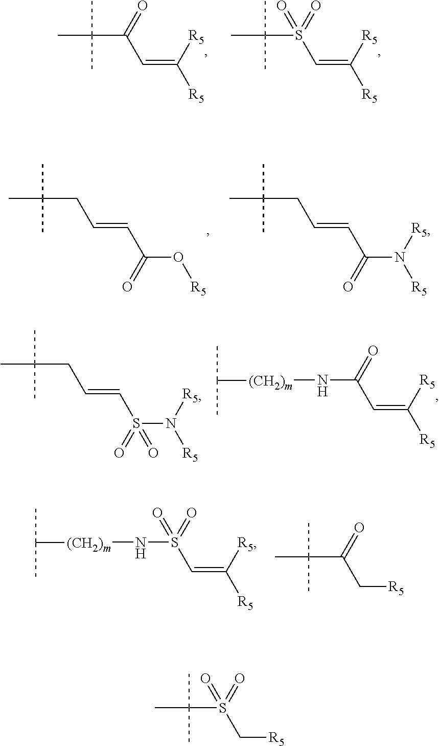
C(=C([R5])[R5])C(C(C)(C)C)=O.C(=C([R5])[R5])S(C(C)(C)C)(=O)=O.O([R5])C(C=CCC(C)(C)C)=O.N([R5])(C(C=CCC(C)(C)C)=O)[R5].N([R5])(S(C=CCC(C)(C)C)(=O)=O)[R5].C(=C([R5])[R5])C(N[(CH2)m]C(C)C)=O.C(=C([R5])[R5])S(N[(CH2)m]C(C)C)(=O)=O.C([R5])C(C(C)(C)C)=O.C([R5])S(C(C)(C)C)(=O)=O
